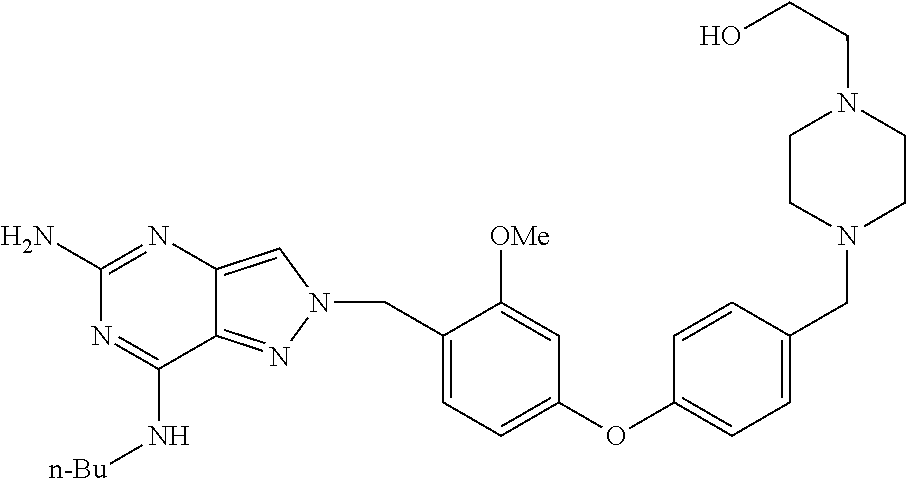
N1=C(N)N=C(N[n-Bu])C2=NN(CC3=CC=C(OC4=CC=C(CN5CCN(CCO)CC5)C=C4)C=C3[OMe])C=C12
